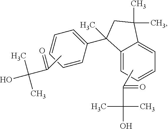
CC(C(O)(C)C)=O.C12=CC=CC=C1C(C)(C)CC2(C1=CC=CC=C1)C.CC(C(O)(C)C)=O
